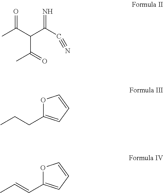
CC(C(C(C#N)=N)C(=O)C)=O.CCCC1=CC=CO1.CC=CC1=CC=CO1
